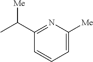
C1=C([Me])N=C(C(C)[Me])C=C1
